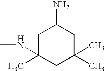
CNC1(C)CC(N)CC(C)(C)C1
